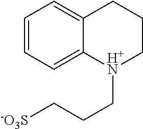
C1=CC=C2C(=C1)CCC[H+N]2CCC[-O3S]
